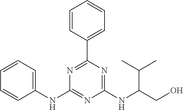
C1=CC=CC(NC2=NC(NC(CO)C(C)C)=NC(C3=CC=CC=C3)=N2)=C1
